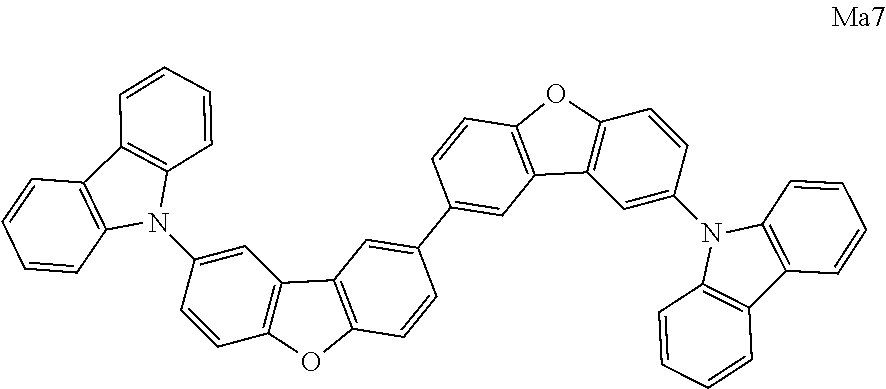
C12=C(N(C3=CC4=C(C=C3)OC3=C4C=C(C4=CC5=C(C=C4)OC4=C5C=C(N5C6=C(C7=C5C=CC=C7)C=CC=C6)C=C4)C=C3)C3=C1C=CC=C3)C=CC=C2
